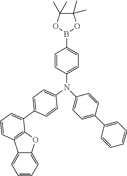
C1(N(C2=CC=C(C3=CC=CC=C3)C=C2)C2=CC=C(C3=CC=CC4=C3OC3=CC=CC=C34)C=C2)=CC=C(B2OC(C)(C)C(C)(C)O2)C=C1
